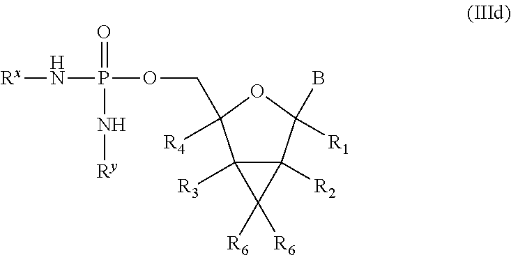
C12([R3])C([R2])(C(B)([R1])OC1([R4])COP(N[Rx])(=O)N[Ry])C2([R6])[R6]
